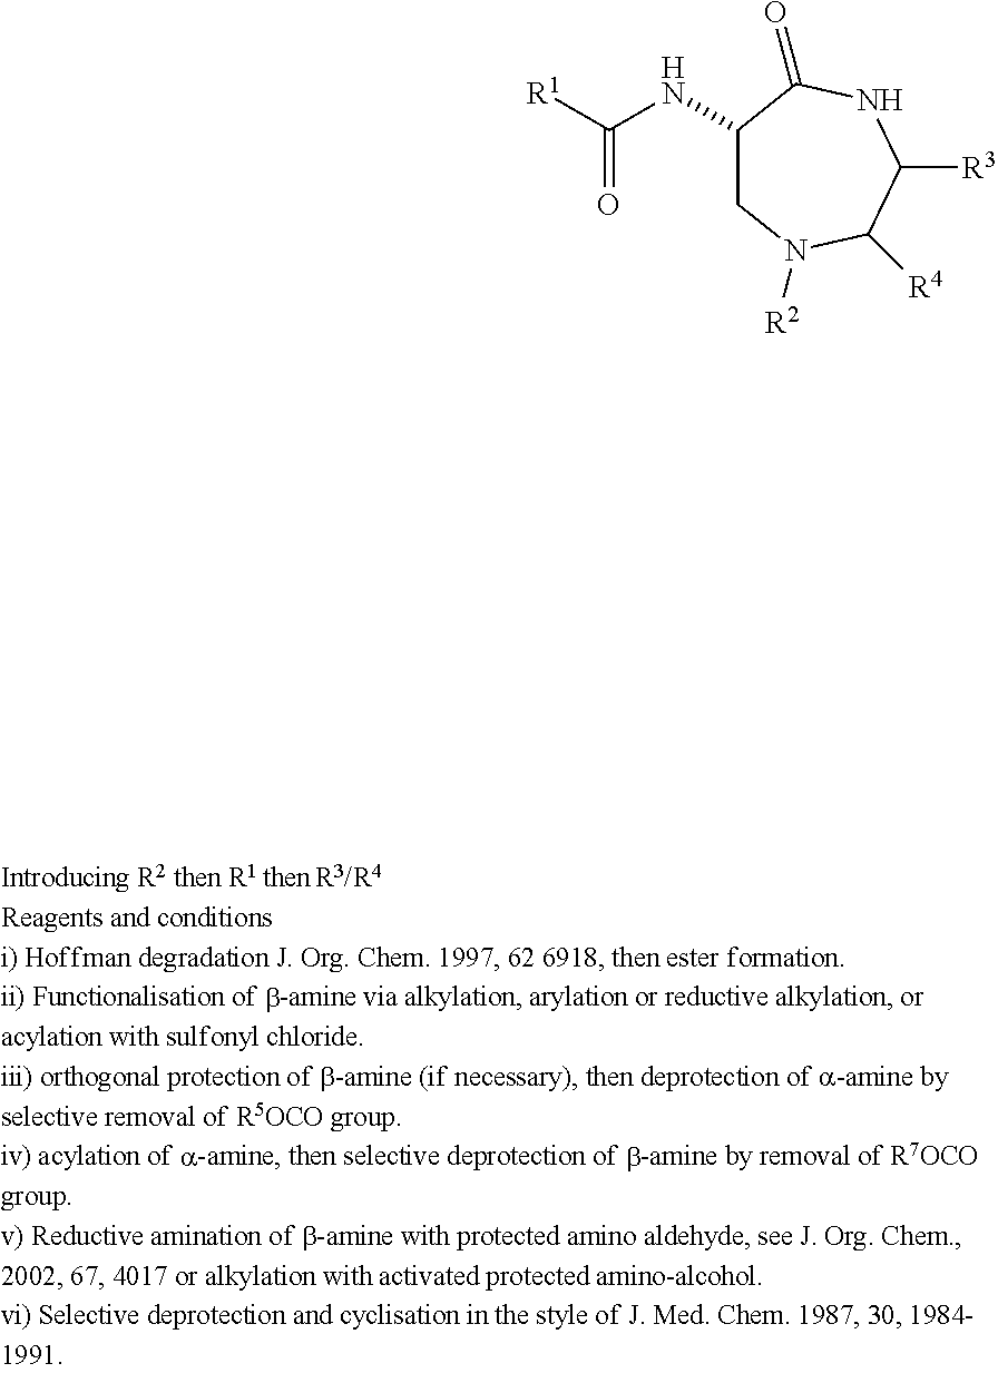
C1(NC([R1])=O)CN([R2])C([R4])C([R3])NC1=O
